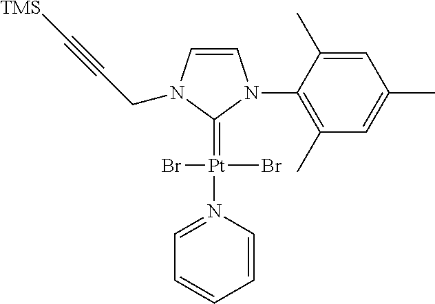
C1=CN(CC#C[TMS])C(=[Pt](N2=CC=CC=C2)(Br)Br)N1C1=C(C)C=C(C)C=C1C
